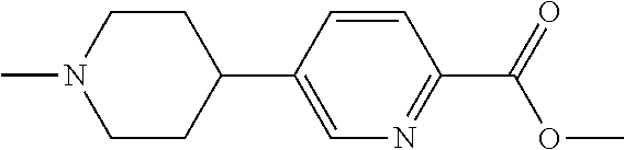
C1CC(C2=CN=C(C(=O)OC)C=C2)CCN1C
